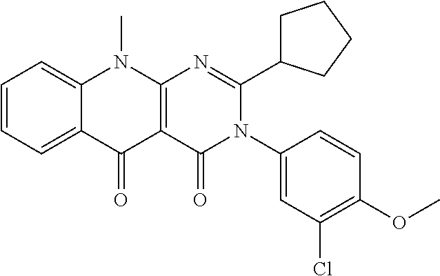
C1=CC=C2C(=C1)N(C)C1=C(C2=O)C(=O)N(C2=CC(Cl)=C(OC)C=C2)C(C2CCCC2)=N1
